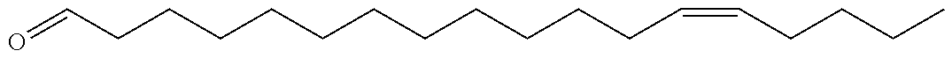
C(CCCCCCCCCCCC=CCCCC)=O
